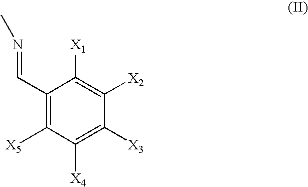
C1(C=NC)=C([X5])C([X4])=C([X3])C([X2])=C1[X1]
